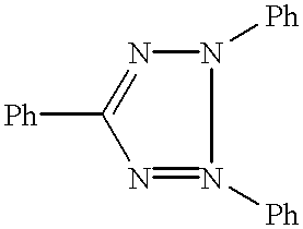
N1=N([Ph])N([Ph])N=C1[Ph]
